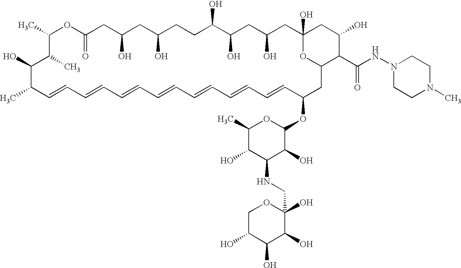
CC1C=CC=CC=CC=CC=CC=CC=CC(OC2OC(C)C(O)C(NCC3(O)OCC(O)C(O)C3O)C2O)CC2OC(O)(CC(O)CC(O)C(O)CCC(O)CC(O)CC(=O)OC(C)C(C)C1O)CC(O)C2C(NN1CCN(C)CC1)=O
